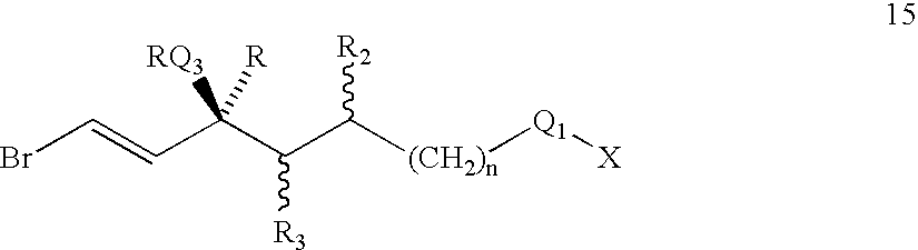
BrC=CC(C(C([(CH2)n][Q1][X])[R2])[R3])([RQ3])[R]
